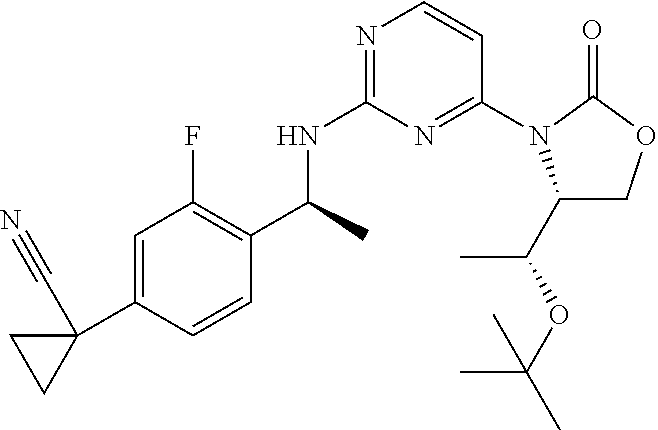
C(C)(NC1=NC=CC(N2C(C(OC(C)(C)C)C)COC2=O)=N1)C1=C(F)C=C(C2(C#N)CC2)C=C1
